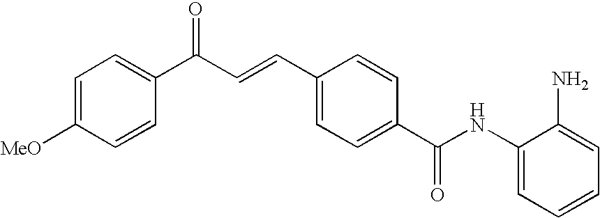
C1(NC(C2=CC=C(C=CC(C3=CC=C([MeO])C=C3)=O)C=C2)=O)=CC=CC=C1N
